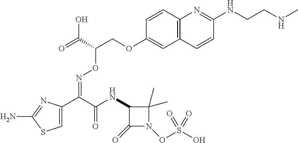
C1=C(C(C(NC2C(=O)N(OS(O)(=O)=O)C2(C)C)=O)=NOC(COC2=CC3=C(C=C2)N=C(NCCNC)C=C3)C(=O)O)N=C(N)S1
